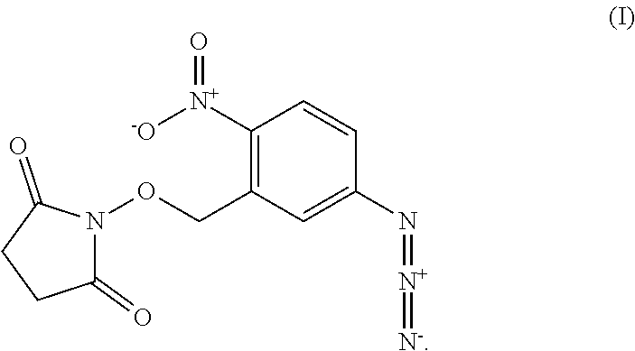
C1(=O)N(OCC2=C([N+]([-O])=O)C=CC(N=[N+]=[N-])=C2)C(=O)CC1
